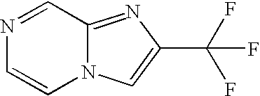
N12C(=NC(C(F)(F)F)=C1)C=NC=C2
